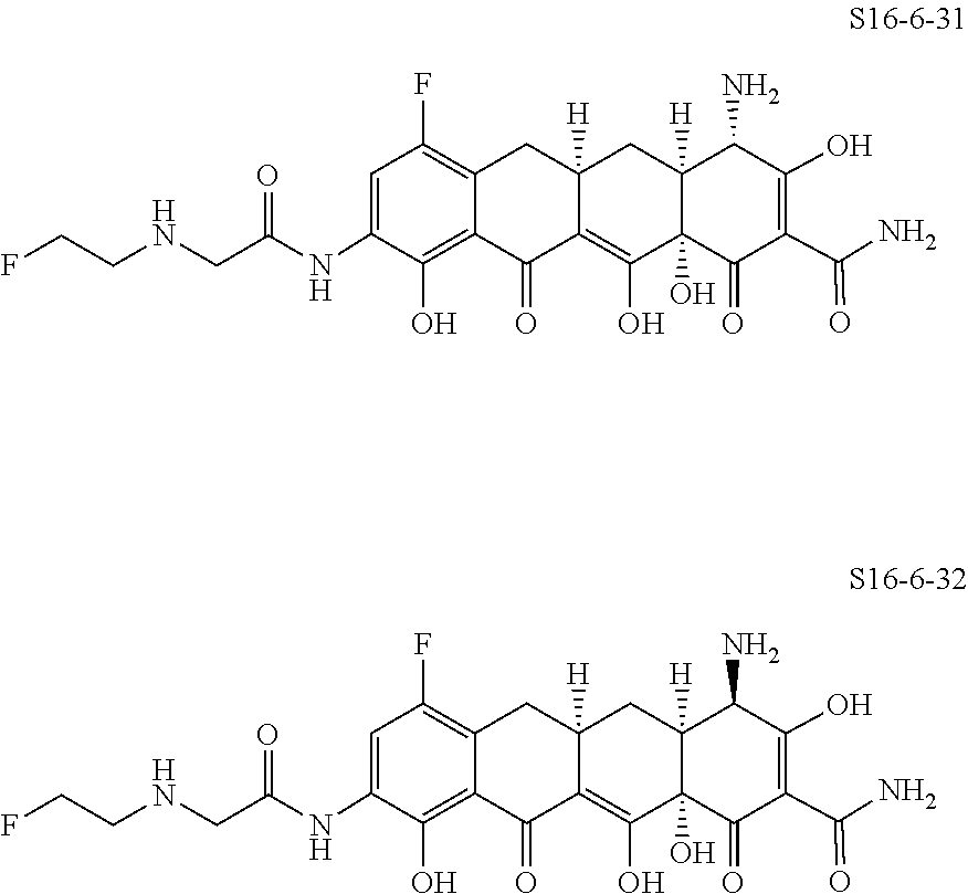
C1(NC(CNCCF)=O)=CC(F)=C2CC3([H])CC4([H])C(N)C(O)=C(C(=O)N)C(=O)C4(O)C(O)=C3C(=O)C2=C1O.C1(NC(CNCCF)=O)=CC(F)=C2CC3([H])CC4([H])C(N)C(O)=C(C(=O)N)C(=O)C4(O)C(O)=C3C(=O)C2=C1O
